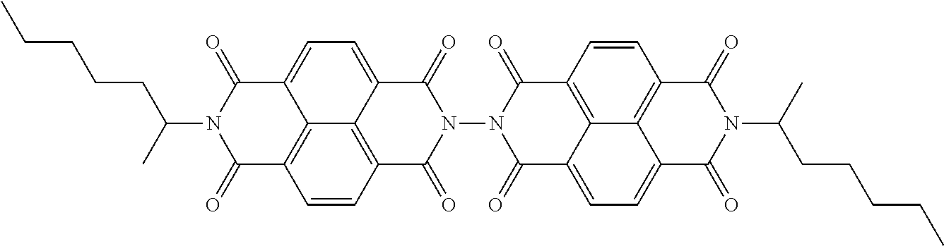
C12=C3C=CC4=C1C(=CC=C2C(=O)N(C(C)CCCCC)C3=O)C(=O)N(N1C(=O)C2=CC=C3C5=C(C=CC(=C25)C1=O)C(=O)N(C(C)CCCCC)C3=O)C4=O
